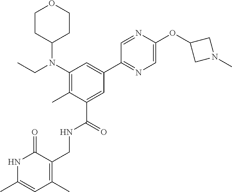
N1C(C)=CC(C)=C(CNC(C2=CC(C3=NC=C(OC4CN(C)C4)N=C3)=CC(N(CC)C3CCOCC3)=C2C)=O)C1=O
